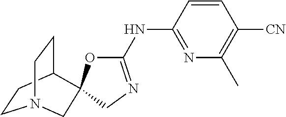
C1(NC2=NC(C)=C([CN])C=C2)=NCC2(O1)C1CCN(CC1)C2
